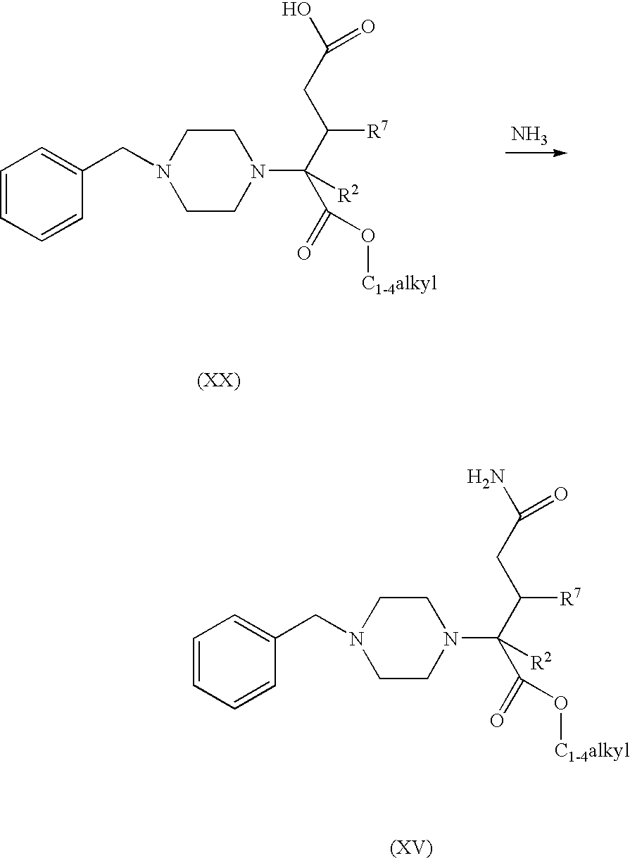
C1=CC=CC(CN2CCN(C(C(=O)O[C1-4alkyl])(C([R7])CC(N)=O)[R2])CC2)=C1.C1=CC=CC(CN2CCN(C(C(=O)O[C1-4alkyl])(C([R7])CC(O)=O)[R2])CC2)=C1.N
